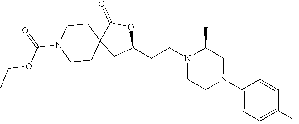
C1(N2CC(C)N(CCC3OC(=O)C4(C3)CCN(C(=O)OCC)CC4)CC2)=CC=C(F)C=C1
